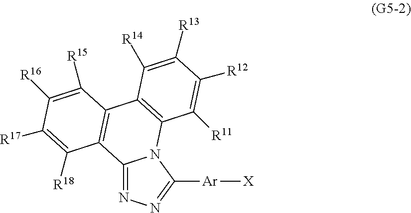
C12=NN=C([Ar][X])N1C1=C(C3=C2C([R18])=C([R17])C([R16])=C3[R15])C([R14])=C([R13])C([R12])=C1[R11]
